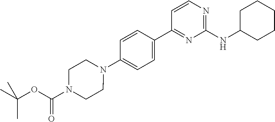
C1(NC2CCCCC2)=NC=CC(C2=CC=C(N3CCN(C(OC(C)(C)C)=O)CC3)C=C2)=N1
